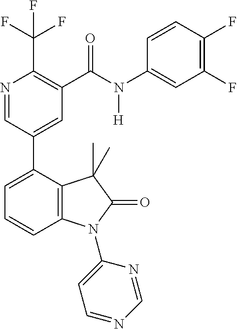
N1=CC(C2=CC=CC3=C2C(C)(C)C(=O)N3C2=CC=NC=N2)=CC(C(N(C2=CC(F)=C(F)C=C2)[H])=O)=C1C(F)(F)F
